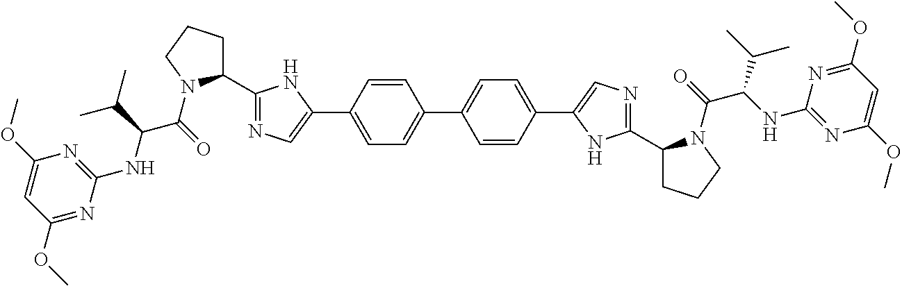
C1(C2=NC=C(C3=CC=C(C4=CC=C(C5=CN=C(C6CCCN6C(C(NC6=NC(OC)=CC(OC)=N6)C(C)C)=O)N5)C=C4)C=C3)N2)CCCN1C(=O)C(NC1=NC(OC)=CC(OC)=N1)C(C)C
